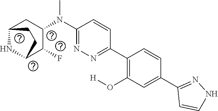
C1(N(C2CC3NC(C2F)CC3)C)=NN=C(C2=C(O[H])C=C(C3=NNC=C3)C=C2)C=C1
